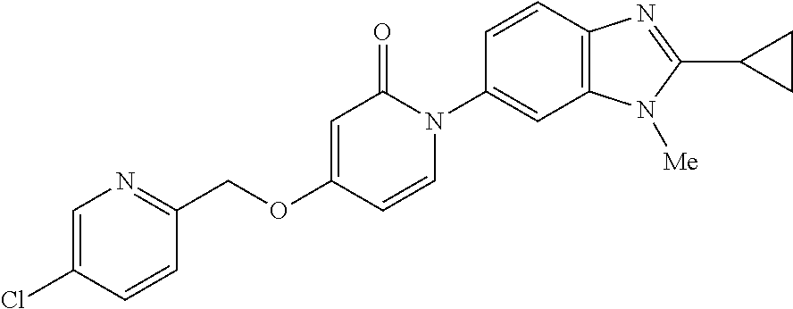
C1(COC2=CC(=O)N(C3=CC4=C(C=C3)N=C(C3CC3)N4[Me])C=C2)=NC=C(Cl)C=C1
